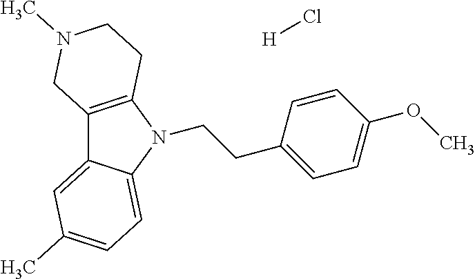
C12=C(N(CCC3=CC=C(OC)C=C3)C3=CC=C(C)C=C13)CCN(C)C2.[H]Cl
